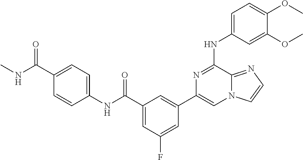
C1=C(NC2=NC(C3=CC(C(NC4=CC=C(C(NC)=O)C=C4)=O)=CC(F)=C3)=CN3C2=NC=C3)C=C(OC)C(OC)=C1
